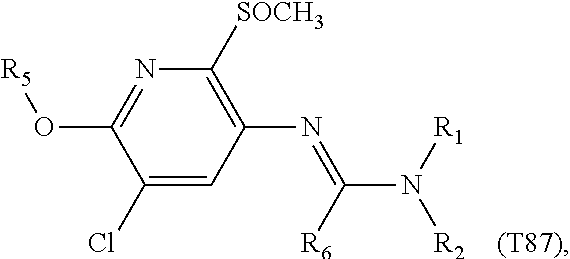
C1(Cl)=CC(N=C(N([R1])[R2])[R6])=C([SOCH3])N=C1O[R5]
